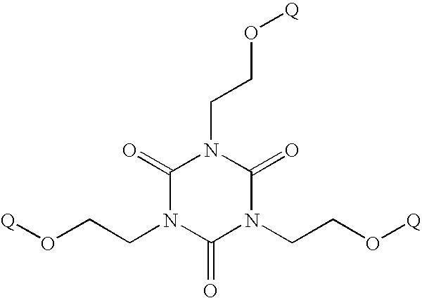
O(CCN1C(=O)N(CCO[Q])C(=O)N(CCO[Q])C1=O)[Q]
